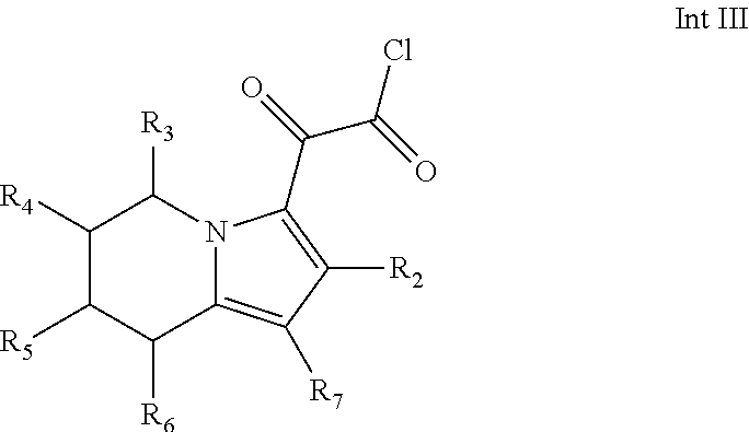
C1([R4])C([R5])C([R6])C2=C([R7])C([R2])=C(C(=O)C(=O)Cl)N2C1[R3]
